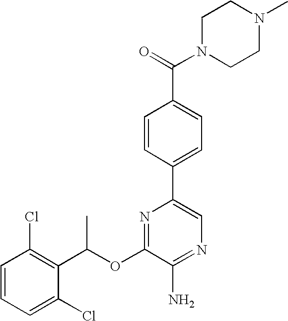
C1=CC(Cl)=C(C(OC2=NC(C3=CC=C(C(N4CCN(C)CC4)=O)C=C3)=CN=C2N)C)C(Cl)=C1
